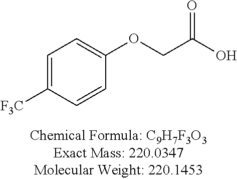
O(CC(O)=O)C1=CC=C([F3C])C=C1
